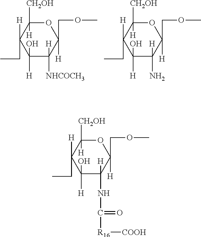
O1C([CH2OH])([H])C([H])(CC)C([H])(O)C([NHCOCH3])([H])C1([H])COC.O1C([CH2OH])([H])C([H])(CC)C([H])(O)C(N)([H])C1([H])COC.O1C([CH2OH])([H])C([H])(CC)C([H])(O)C(NC([R16][COOH])=O)([H])C1([H])COC
